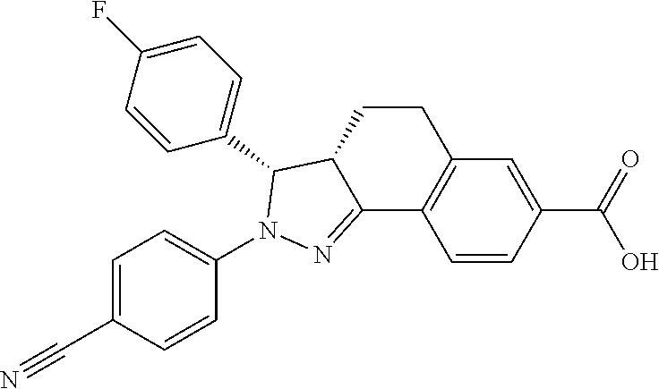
C1(C2=CC=C(F)C=C2)N(C2=CC=C(C#N)C=C2)N=C2C1CCC1=C2C=CC(C(=O)O)=C1
